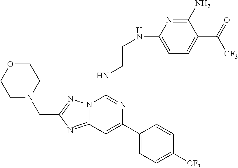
C12=NC(CN3CCOCC3)=NN1C(NCCNC1=CC=C(C(=O)[CF3])C(N)=N1)=NC(C1=CC=C([CF3])C=C1)=C2
